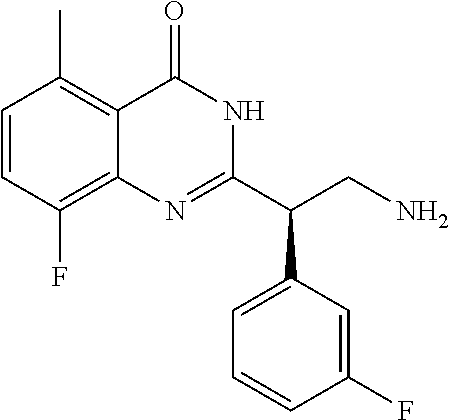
C1=CC(F)=C2C(=C1C)C(=O)NC(C(CN)C1=CC=CC(F)=C1)=N2
